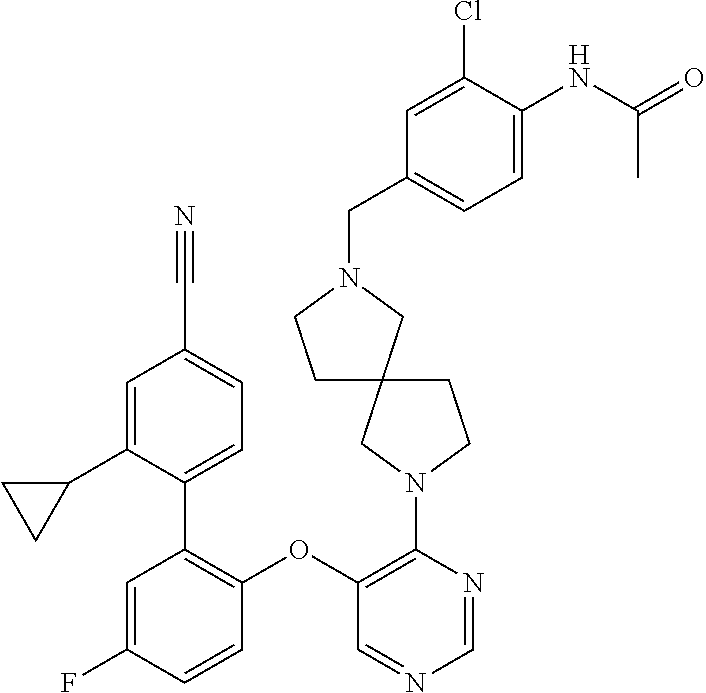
C1=C(F)C=CC(OC2=C(N3CC4(CC3)CCN(CC3=CC=C(NC(=O)C)C(Cl)=C3)C4)N=CN=C2)=C1C1=CC=C(C#N)C=C1C1CC1
